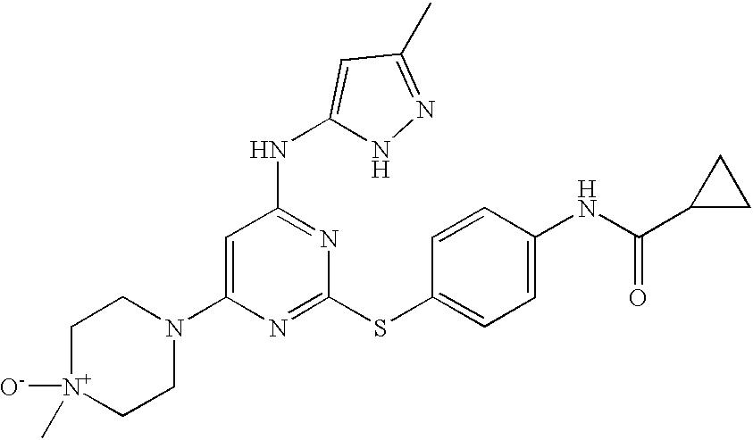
C1[N+]([O-])(C)CCN(C2=CC(NC3=CC(C)=NN3)=NC(SC3=CC=C(NC(=O)C4CC4)C=C3)=N2)C1
